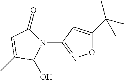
CC(C)(C)C1=CC(N2C(O)C(C)=CC2=O)=NO1
